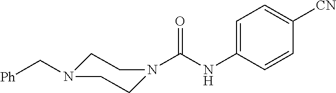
C1N(C[Ph])CCN(C(NC2=CC=C([CN])C=C2)=O)C1
